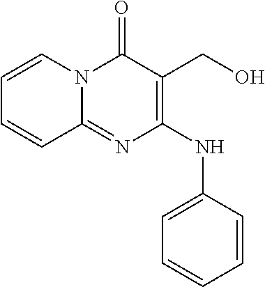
C1=CN2C(=NC(NC3=CC=CC=C3)=C(CO)C2=O)C=C1
